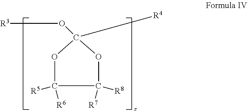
O1C([R5])([R6])C([R8])([R7])OC1(O[R3])[R4]
